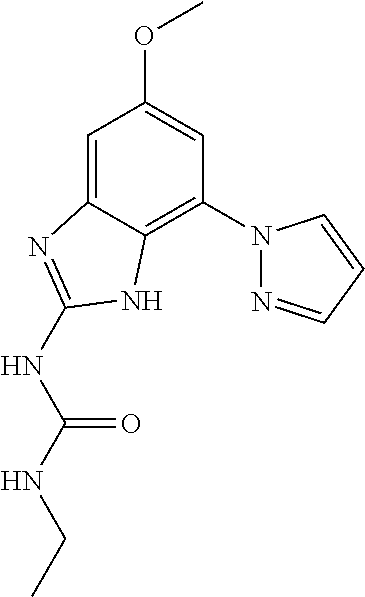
C1=C2C(=C(N3N=CC=C3)C=C1OC)NC(NC(NCC)=O)=N2
